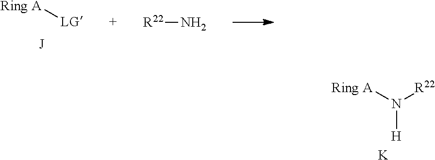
[Ring A]N([R22])[H].[K].[Ring A][LG].[R22]N
